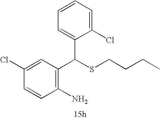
C1=CC(Cl)=CC(C(SCCCC)C2=CC=CC=C2Cl)=C1N
